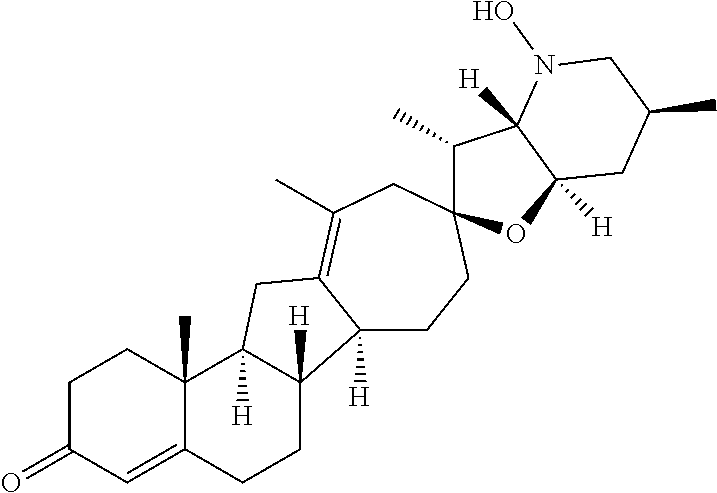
C1C(=O)C=C2C(C)(C1)C1([H])C([H])(CC2)C2([H])CCC3(CC(C)=C2C1)C(C)C1([H])C([H])(O3)CC(C)CN1O
